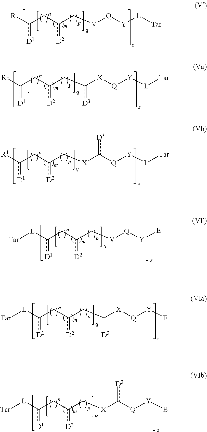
[R1]c(Cc(C[V][Q][Y][L][Tar])[D2])[D1].[R1]c(Cc(Cc([X][Q][Y][L][Tar])[D3])[D2])[D1].[R1]c(Cc(C[X]c([Q][Y][L][Tar])[D3])[D2])[D1].[L](c(Cc(C[V][Q][Y][E])[D2])[D1])[Tar].[L](c(Cc(Cc([X][Q][Y][E])[D3])[D2])[D1])[Tar].[L](c(Cc(C[X]c([Q][Y][E])[D3])[D2])[D1])[Tar]
